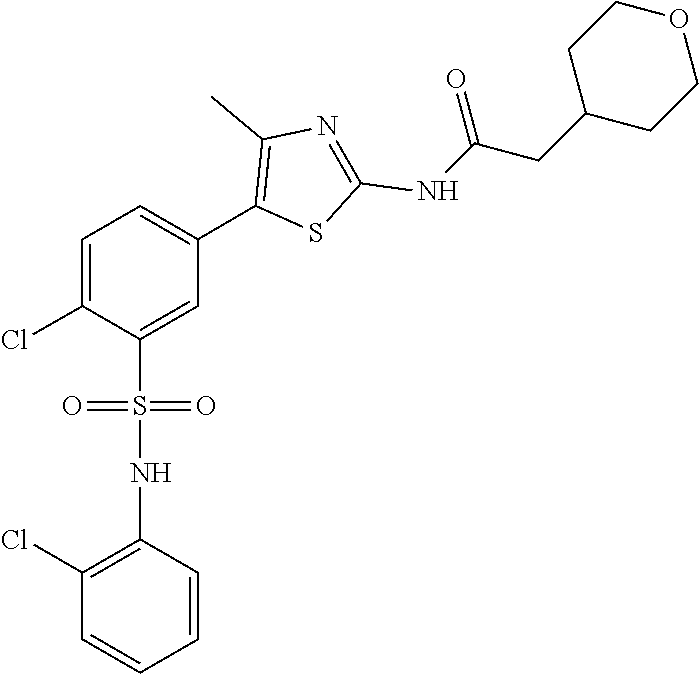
ClC1=CC=C(C2=C(C)N=C(NC(CC3CCOCC3)=O)S2)C=C1S(NC1=C(Cl)C=CC=C1)(=O)=O
